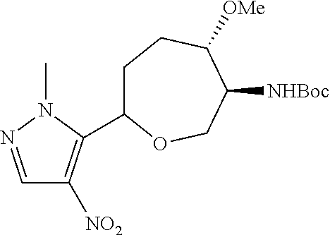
C1=NN(C)C(C2CCC([OMe])C([NHBoc])CO2)=C1[NO2]
